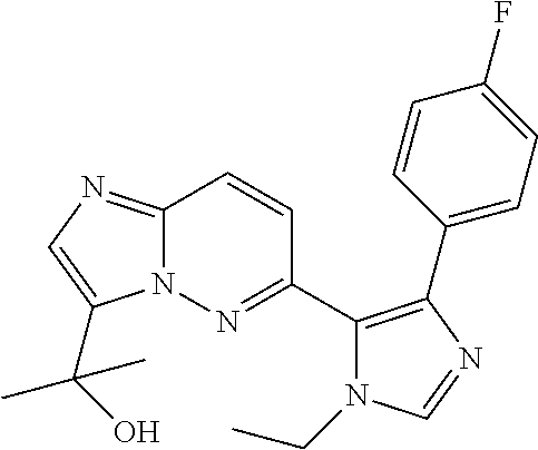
C12=NC=C(C(O)(C)C)N1N=C(C1=C(C3=CC=C(F)C=C3)N=CN1CC)C=C2
